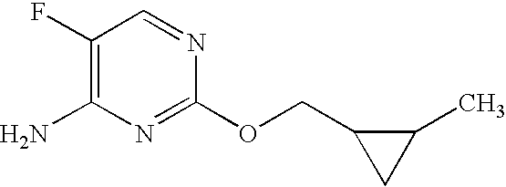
C1(F)=C(N)N=C(OCC2CC2C)N=C1
